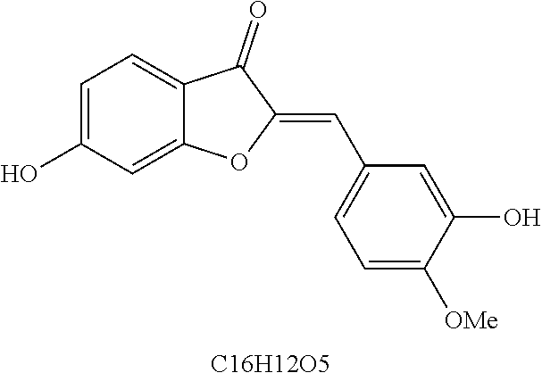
C1=C(O)C=C2C(=C1)C(=O)C(=CC1=CC=C([OMe])C(O)=C1)O2.[C16H12O5]
